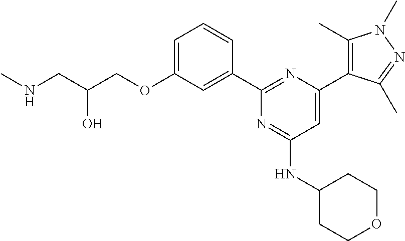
C1=C(OCC(CNC)O)C=C(C2=NC(C3=C(C)N(C)N=C3C)=CC(NC3CCOCC3)=N2)C=C1
